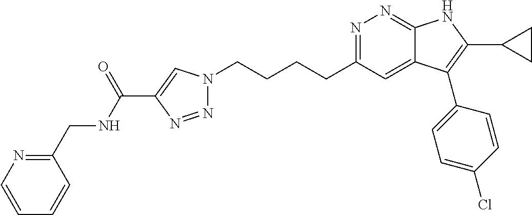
N1=C(CCCCN2N=NC(C(NCC3=NC=CC=C3)=O)=C2)C=C2C(=N1)NC(C1CC1)=C2C1=CC=C(Cl)C=C1
